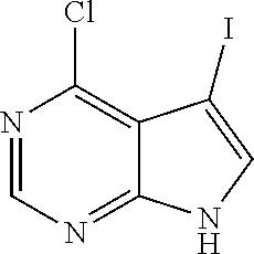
C12=C(Cl)N=CN=C1NC=C2I
